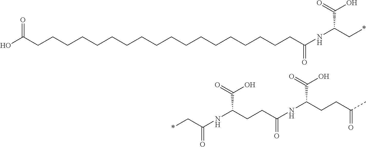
OC(CCCCCCCCCCCCCCCCCCC(NC(C(O)=O)C*)=O)=O.C(C(NC(C(=O)O)CCC(NC(CCC(C)=O)C(=O)O)=O)=O)*
